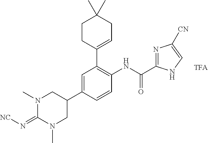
[NC]N=C1N(C)CC(C2=CC(C3=CCC(C)(C)CC3)=C(NC(C3=NC([CN])=CN3)=O)C=C2)CN1C
